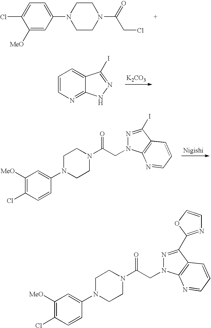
C1([MeO])=CC(N2CCN(C(=O)CCl)CC2)=CC=C1Cl.[K2CO3].C1=CN=C2C(=C1)C(I)=NN2.[Nigishi].N1=C(I)C2=C(N=CC=C2)N1CC(N1CCN(C2=CC([MeO])=C(Cl)C=C2)CC1)=O.N1=C(C2=NC=CO2)C2=C(N=CC=C2)N1CC(N1CCN(C2=CC([MeO])=C(Cl)C=C2)CC1)=O
